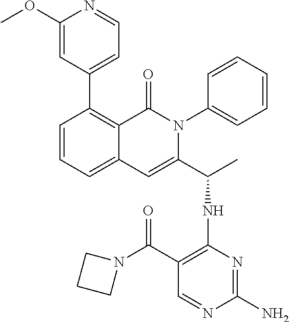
C1=CC=C2C(=C1C1=CC=NC(OC)=C1)C(=O)N(C1=CC=CC=C1)C(C(C)NC1=C(C(=O)N3CCC3)C=NC(N)=N1)=C2
